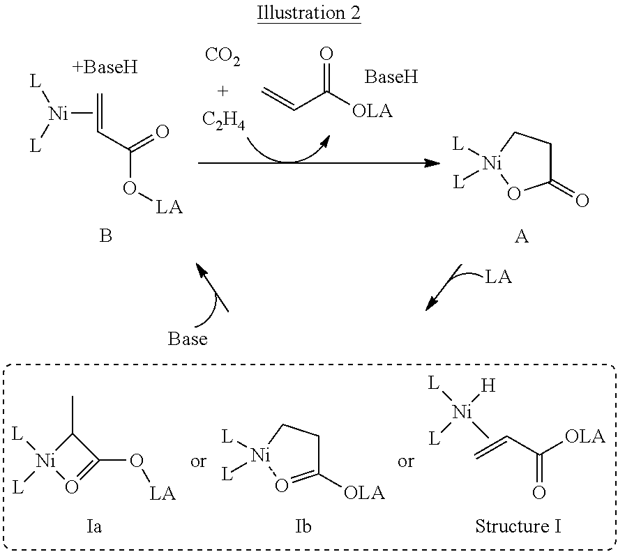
[Ni](C)([L])[L].C=CC(O[LA])=O.O=C(C=C)[OLA].[CO2].[C2H4].C=CC([OLA])=O.[L][Ni](C)([H])[L].CC1[Ni]([L])([L])O=C1O[LA].C1([OLA])=O[Ni]([L])([L])CC1.C1(=O)CC[Ni]([L])([L])O1.B.[A]
